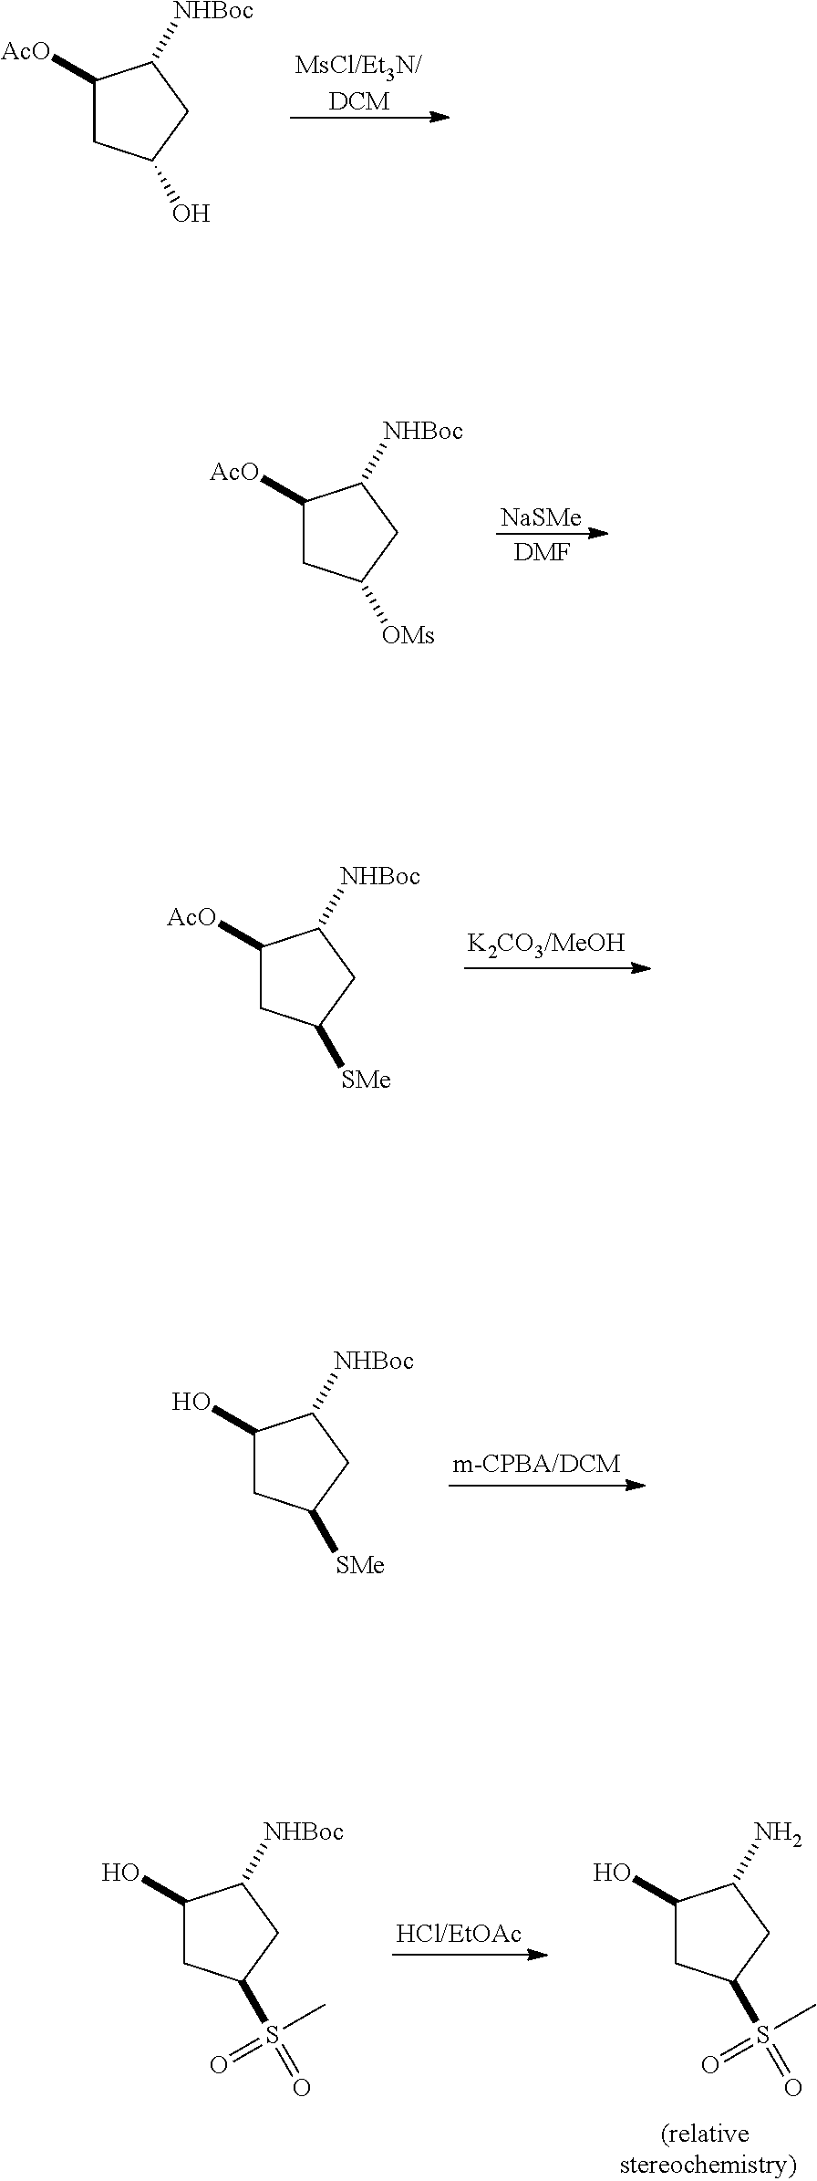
C1([AcO])CC(O)CC1[NHBoc].[MsCl/Et3N/DCM].[NaSMe].[DMF].C1([AcO])CC([OMs])CC1[NHBoc].C1([AcO])CC([SMe])CC1[NHBoc].C1(O)CC([SMe])CC1[NHBoc].C1(O)CC(S(=O)(C)=O)CC1N.C1(O)CC(S(=O)(C)=O)CC1[NHBoc]
